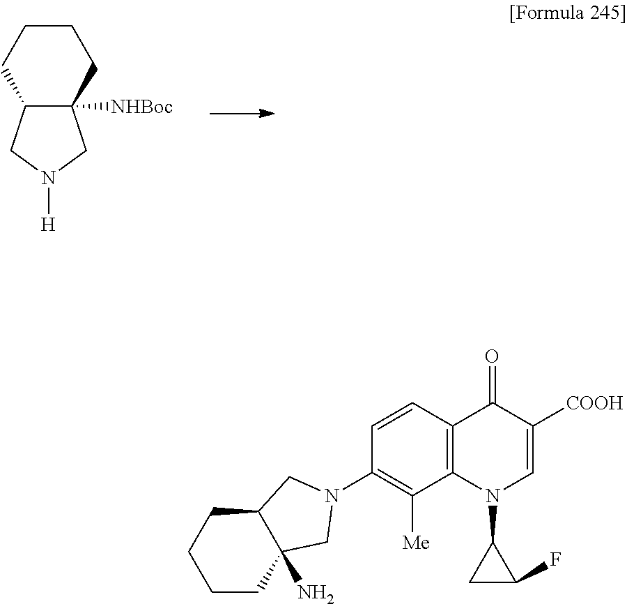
[H]N1CC2([NHBoc])C(C1)CCCC2.C1CC2(N)C(CC1)CN(C1=C([Me])C3=C(C=C1)C(=O)C([COOH])=CN3C1CC1F)C2
